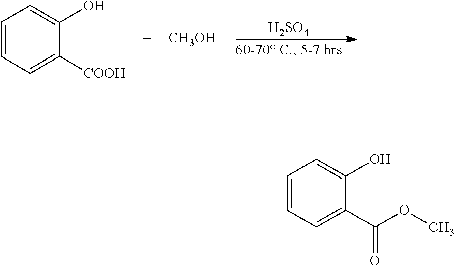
[H2SO4].C1([COOH])=CC=CC=C1O.[CH3OH].C1(C(OC)=O)=CC=CC=C1O
